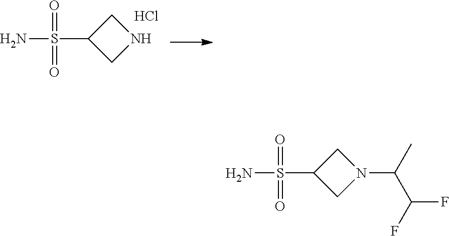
NS(C1CNC1)(=O)=O.Cl.NS(C1CN(C(C(F)F)C)C1)(=O)=O
